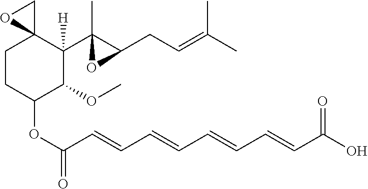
C1CC(OC(C=CC=CC=CC=CC(O)=O)=O)C(OC)C(C2(C)C(CC=C(C)C)O2)([H])C12CO2
